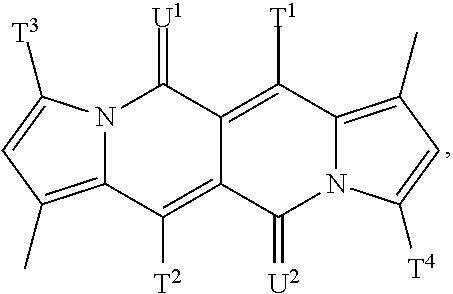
N12C(=C(C)C=C1[T3])C([T2])=C1C(=C([T1])C3=C(C)C=C([T4])N3C1=[U2])C2=[U1]
